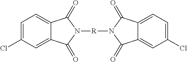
C1=C(Cl)C=C2C(=C1)C(=O)N([R]N1C(=O)C3=CC(Cl)=CC=C3C1=O)C2=O
